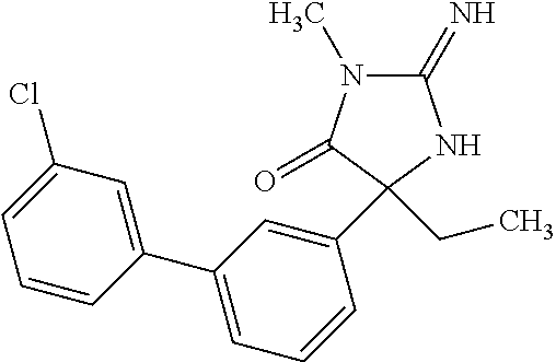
C1(Cl)=CC=CC(C2=CC=CC(C3(CC)C(=O)N(C)C(=N)N3)=C2)=C1
